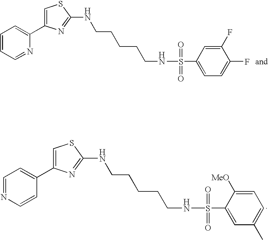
C1=CC=NC(C2=CSC(NCCCCCNS(=O)(=O)C3=CC=C(F)C(F)=C3)=N2)=C1.C1=NC=CC(C2=CSC(NCCCCCNS(=O)(=O)C3=CC(C)=CC=C3[MeO])=N2)=C1
